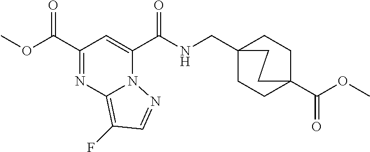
C1CC2(C(=O)OC)CCC1(CNC(C1=CC(C(=O)OC)=NC3=C(F)C=NN13)=O)CC2
